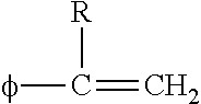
[f]C([R])=C
